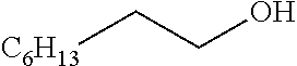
[C6H13]CCO
